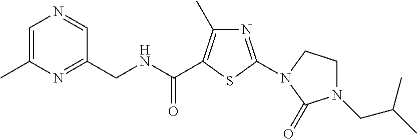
C1=C(C)N=C(CNC(=O)C2=C(C)N=C(N3CCN(CC(C)C)C3=O)S2)C=N1
